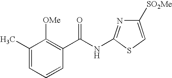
C1(C)=CC=CC(C(NC2=NC([SO2Me])=CS2)=O)=C1[OMe]
